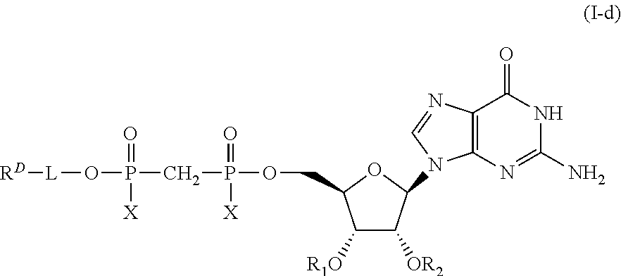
C(P(OCC1C([R1O])C([OR2])C(N2C3=C(N=C2)C(=O)NC(N)=N3)O1)(=O)[X])P(O[L][RD])(=O)[X]
